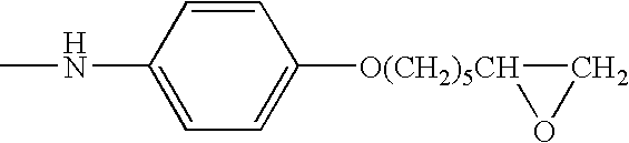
CNC1=CC=C([O(CH2)5CH]2OC2)C=C1
